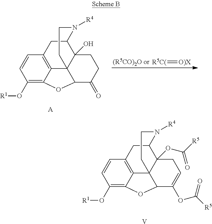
C1(O[R1])=C2C3=C(C=C1)CC1C4(OC([R5])=O)C3(C(C(OC([R5])=O)=CC4)O2)CCN1[R4].[V].C1(O[R1])=C2C3=C(C=C1)CC1C4(O)C3(C(C(=O)CC4)O2)CCN1[R4].[A].[R5C(]=[O)X]
